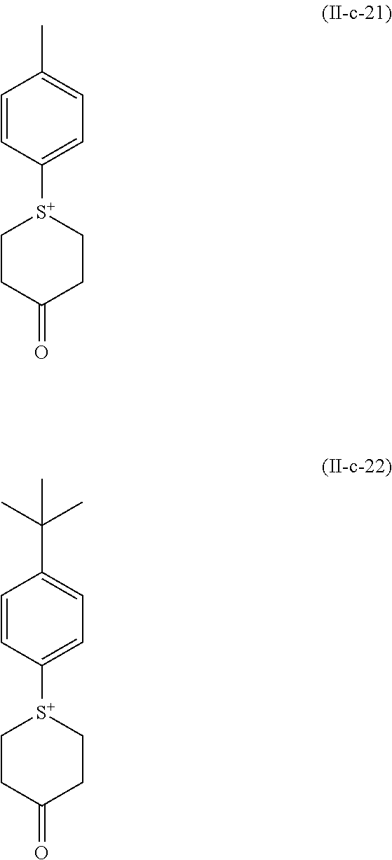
C1=CC([S+]2CCC(=O)CC2)=CC=C1C.C1=CC([S+]2CCC(=O)CC2)=CC=C1C(C)(C)C
